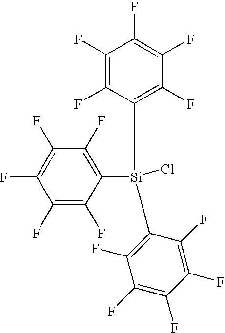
C1(F)=C(F)C([Si](Cl)(C2=C(F)C(F)=C(F)C(F)=C2F)C2=C(F)C(F)=C(F)C(F)=C2F)=C(F)C(F)=C1F
